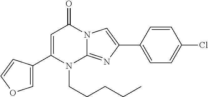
C1(C2=COC=C2)=CC(=O)N2C(=NC(C3=CC=C(Cl)C=C3)=C2)N1CCCCC
